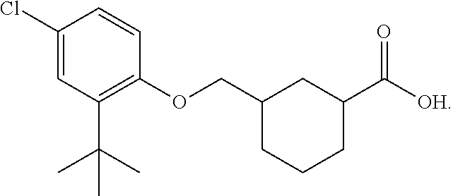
C1(Cl)=CC(C(C)(C)C)=C(OCC2CC(C([OH])=O)CCC2)C=C1
